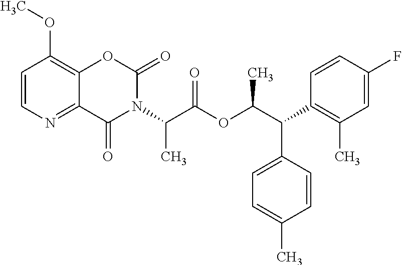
C1=CN=C2C(=C1OC)OC(=O)N(C(C(OC(C(C1=C(C)C=C(F)C=C1)C1=CC=C(C)C=C1)C)=O)C)C2=O
